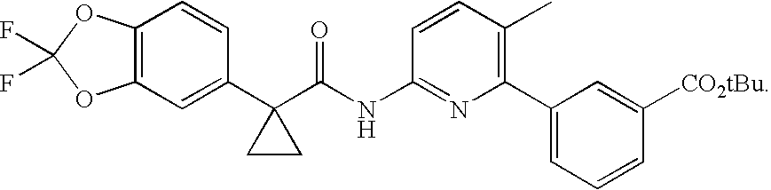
C12=C(C=C(C3(C(NC4=NC(C5=CC=CC([CO2tBu])=C5)=C(C)C=C4)=O)CC3)C=C1)OC(F)(F)O2
